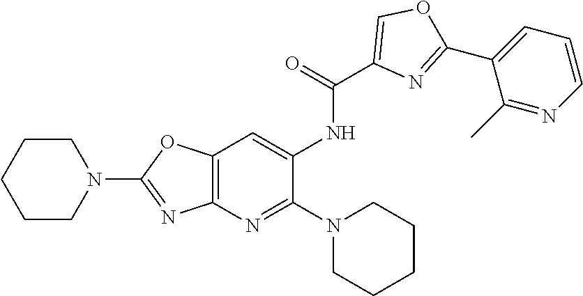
C12=C(N=C(N3CCCCC3)C(NC(C3=COC(C4=CC=CN=C4C)=N3)=O)=C1)N=C(N1CCCCC1)O2
